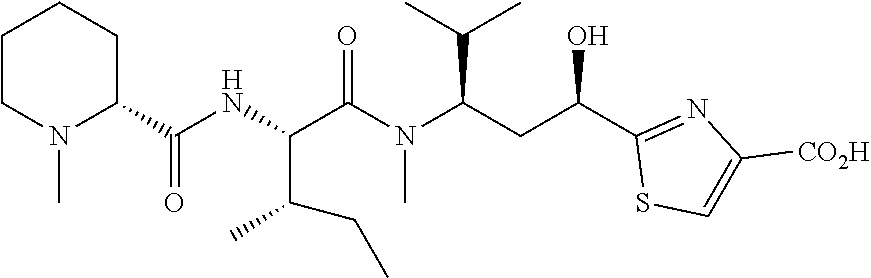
C(C(C1=NC([CO2H])=CS1)O)C(N(C(C(C(C)CC)NC(C1CCCCN1C)=O)=O)C)C(C)C
